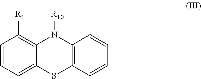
C1=CC=C2C(=C1[R1])N([R10])C1=C(S2)C=CC=C1
